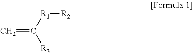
C=C([R1][R2])[R3]
